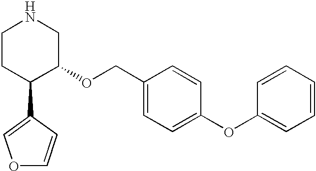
C1CC(C2=COC=C2)C(OCC2=CC=C(OC3=CC=CC=C3)C=C2)CN1
